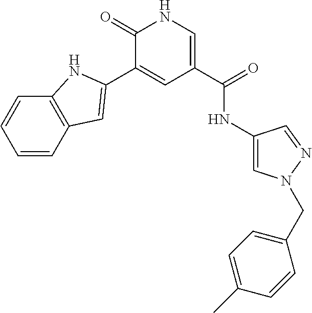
C1(=O)C(C2=CC3=C(C=CC=C3)N2)=CC(C(=O)NC2=CN(CC3=CC=C(C)C=C3)N=C2)=CN1
